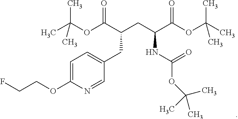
C1=C(OCCF)N=CC(CC(CC(C(OC(C)(C)C)=O)NC(OC(C)(C)C)=O)C(OC(C)(C)C)=O)=C1
